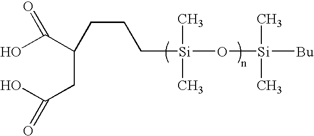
C([Si](C)(C)O[Si](C)(C)[Bu])CCC(C(O)=O)CC(O)=O
